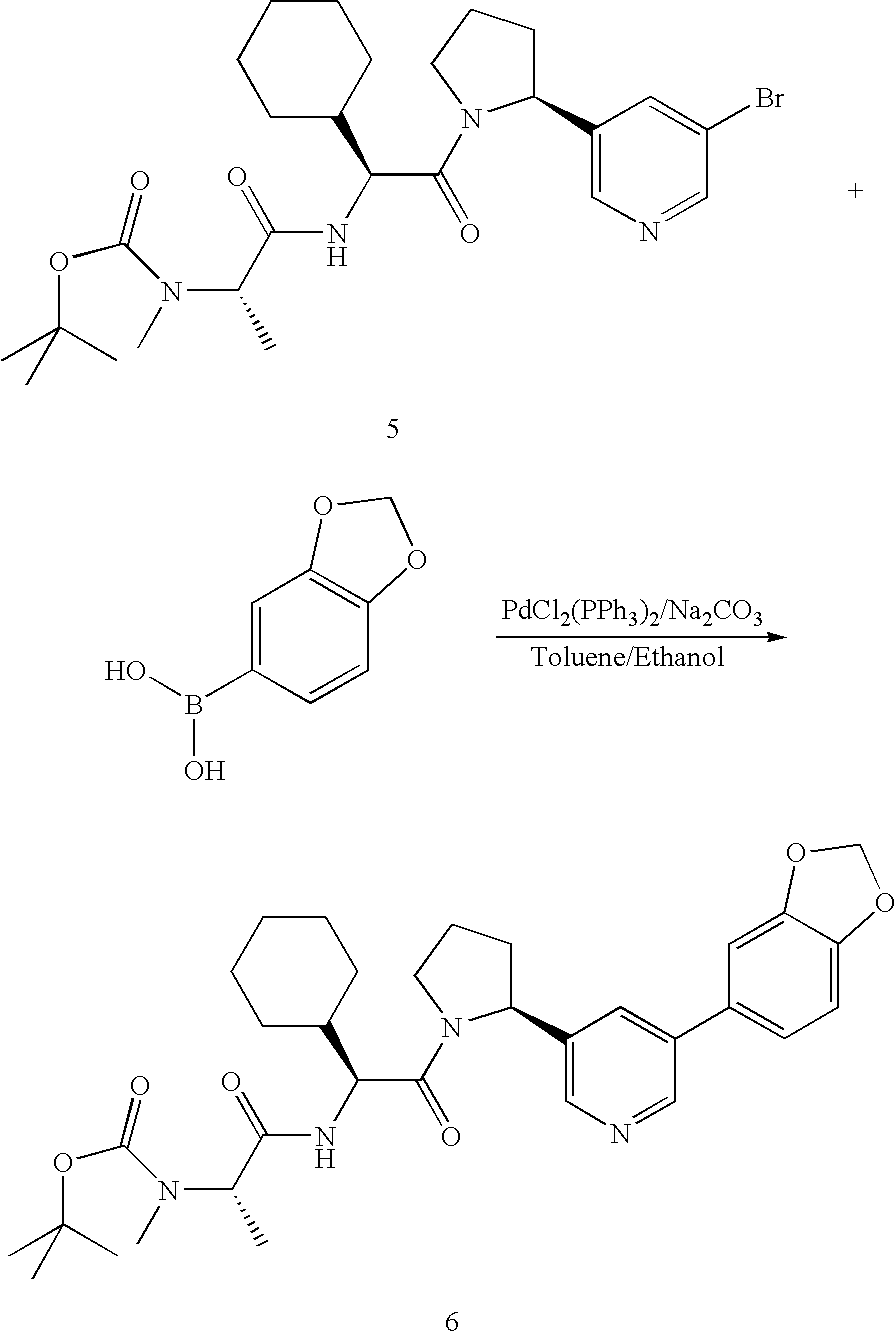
C1CCCC(C(NC(C(N(C)C(=O)OC(C)(C)C)C)=O)C(=O)N2C(C3=CN=CC(Br)=C3)CCC2)C1.C1=C(B(O)O)C=CC2=C1OCO2.C1CCCC(C(NC(C(N(C)C(=O)OC(C)(C)C)C)=O)C(=O)N2C(C3=CN=CC(C4=CC=C5C(=C4)OCO5)=C3)CCC2)C1
